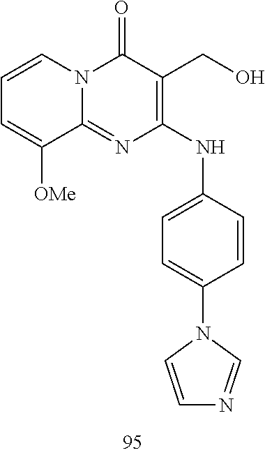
C1=CC=C([OMe])C2=NC(NC3=CC=C(N4C=NC=C4)C=C3)=C(CO)C(=O)N12
